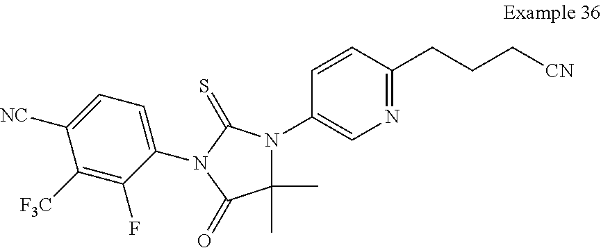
C1=CC(CCC[CN])=NC=C1N1C(C)(C)C(=O)N(C2=CC=C([NC])C([F3C])=C2F)C1=S
